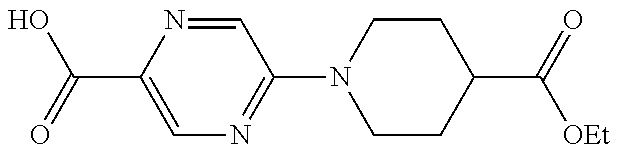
C1=C(C(O)=O)N=CC(N2CCC(C([OEt])=O)CC2)=N1
